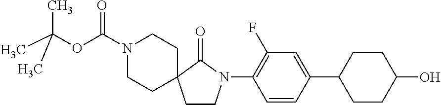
C1(N2CCC3(C2=O)CCN(C(OC(C)(C)C)=O)CC3)=C(F)C=C(C2CCC(O)CC2)C=C1
